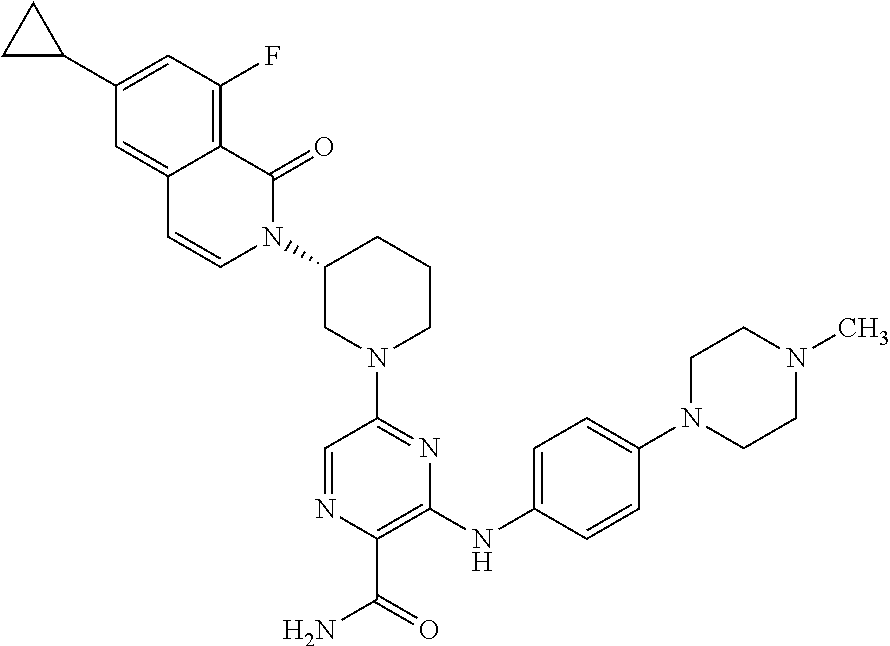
C1(NC2=CC=C(N3CCN(C)CC3)C=C2)=C(C(=O)N)N=CC(N2CCCC(N3C(=O)C4=C(F)C=C(C5CC5)C=C4C=C3)C2)=N1
